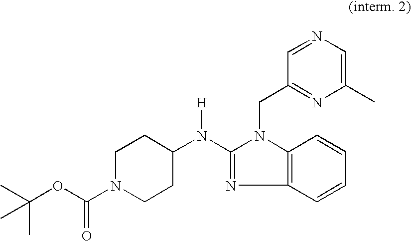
C1N(C(OC(C)(C)C)=O)CCC(N([H])C2=NC3=C(N2CC2=NC(C)=CN=C2)C=CC=C3)C1
